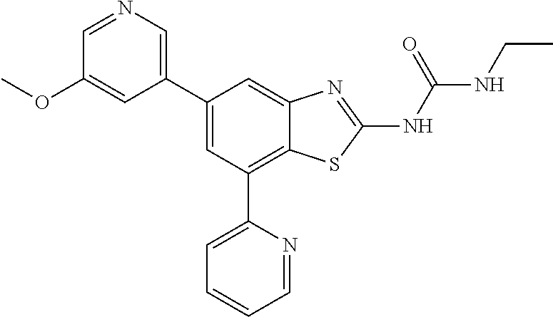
C1(C2=CN=CC(OC)=C2)=CC(C2=CC=CC=N2)=C2C(=C1)N=C(NC(NCC)=O)S2
